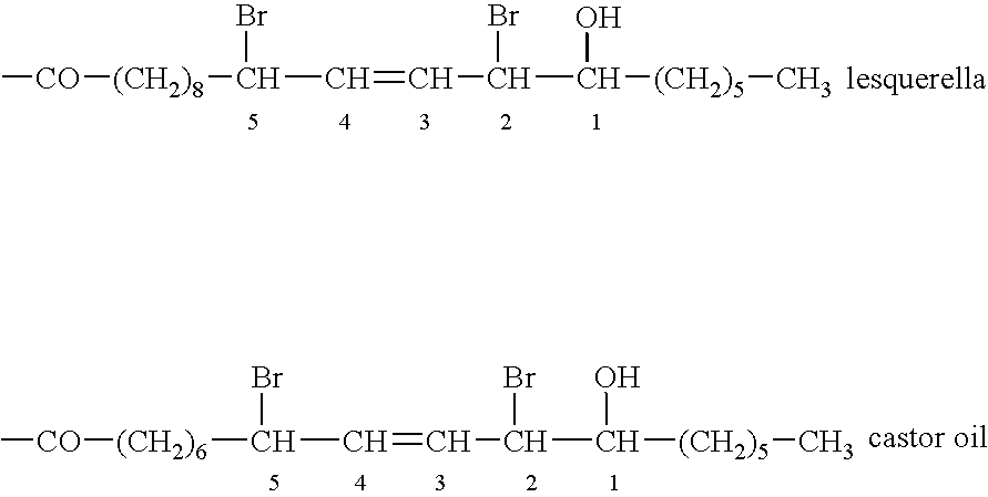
C[CO][(CH2)8]C(C=CC(C([(CH2)5]C)O)Br)Br.C[CO][(CH2)6]C(C=CC(C([(CH2)5]C)O)Br)Br
